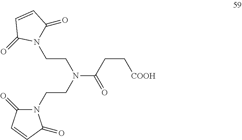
C(CN(C(CC[COOH])=O)CCN1C(=O)C=CC1=O)N1C(=O)C=CC1=O
